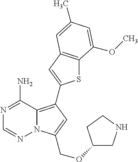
C12=C(C3=CC4=C(S3)C(OC)=CC(C)=C4)C=C(COC3CNCC3)N1N=CN=C2N
